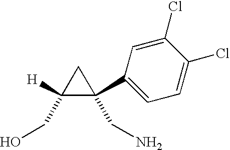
C1([H])(CO)C(C2=CC=C(Cl)C(Cl)=C2)(CN)C1
